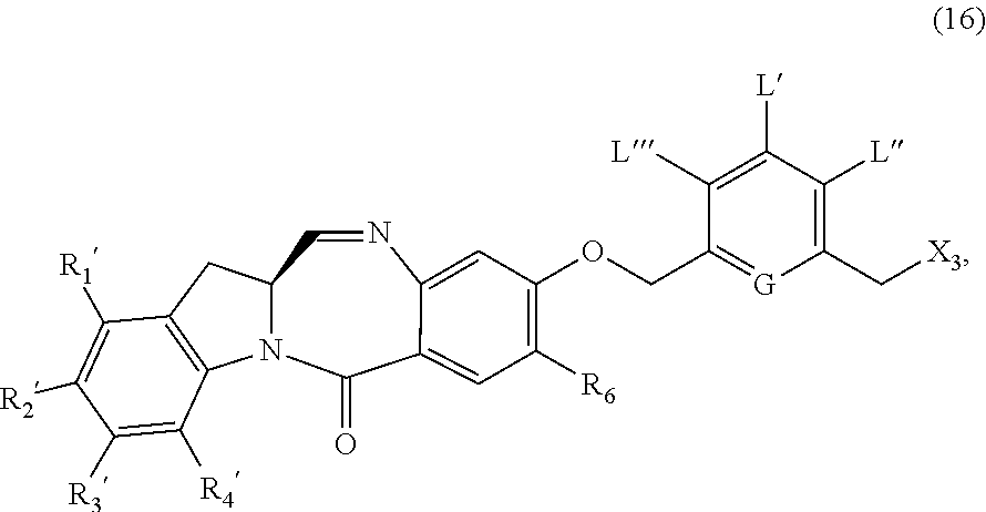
N1=CC2N(C(=O)C3=CC([R6])=C(OCC4=[G]C(C[X3])=C([L])C([L])=C4[L])C=C13)C1=C(C2)C([R1])=C([R2])C([R3])=C1[R4]
